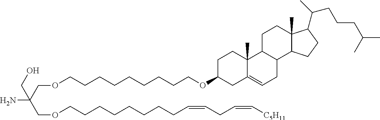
C(CCCCCCOC1CC2=CCC3C(C2(C)CC1)CCC1(C)C3CCC1C(C)CCCC(C)C)CCOCC(N)(COCCCCCCCCC=CCC=C[C5H11])CO
